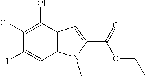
C12=C(C(Cl)=C(Cl)C(I)=C1)C=C(C(=O)OCC)N2C
